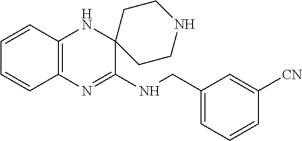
C12=C(N=C(NCC3=CC=CC([CN])=C3)C3(N1)CCNCC3)C=CC=C2
